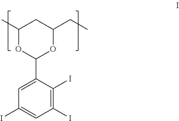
C1(C)OC(C2=CC(I)=CC(I)=C2I)OC(CC)C1
